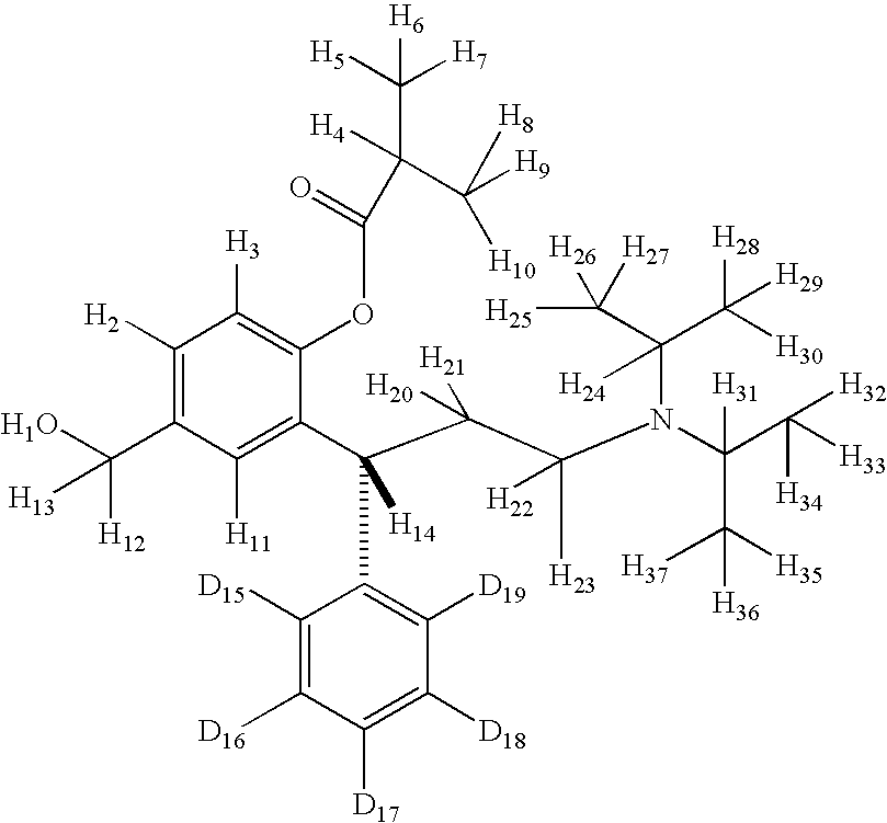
C1([H2])=C(C(O)([H12])[H13])C([H11])=C(C(C(C(N(C(C([H33])([H34])[H32])([H31])C([H35])([H37])[H36])C(C([H25])([H26])[H27])(C([H28])([H29])[H30])[H24])([H23])[H22])([H20])[H21])(C2=C([D19])C([D18])=C([D17])C([D16])=C2[D15])[H14])C(OC(=O)C([H4])(C([H9])([H8])[H10])C([H5])([H7])[H6])=C1[H3]
